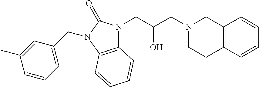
N1(CC(CN2CCC3=C(C2)C=CC=C3)O)C2=C(N(CC3=CC=CC(C)=C3)C1=O)C=CC=C2
